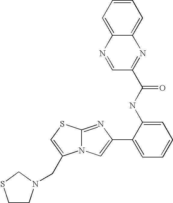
N12C(=NC(C3=CC=CC=C3NC(C3=NC4=CC=CC=C4N=C3)=O)=C1)SC=C2CN1CCSC1
